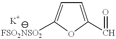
[FSO2NSO2]C1=CC=C(C=O)O1
